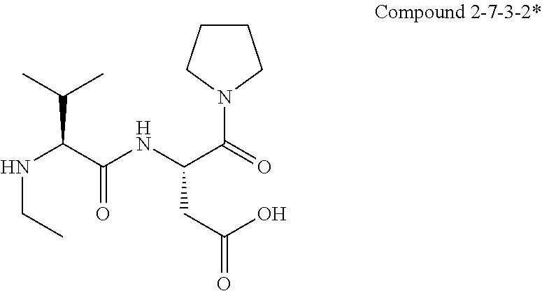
N(CC)C(C(=O)NC(CC(O)=O)C(=O)N1CCCC1)C(C)C
